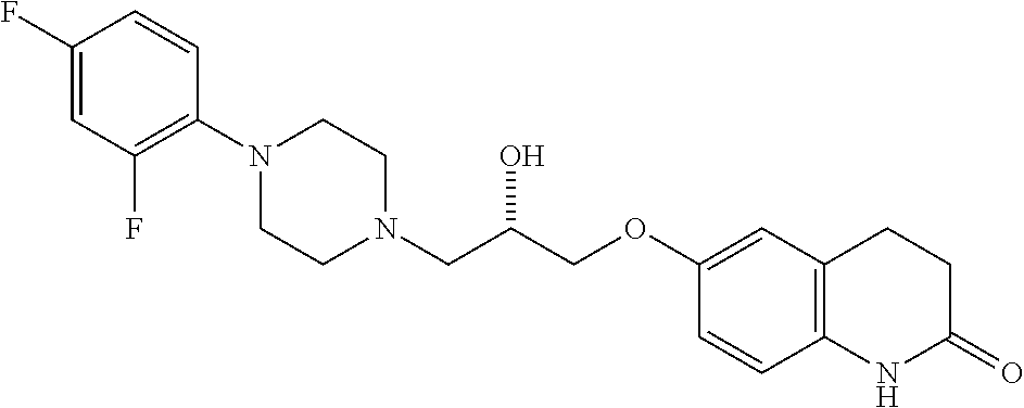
C1(F)=CC(F)=C(N2CCN(CC(COC3=CC4=C(C=C3)NC(=O)CC4)O)CC2)C=C1
